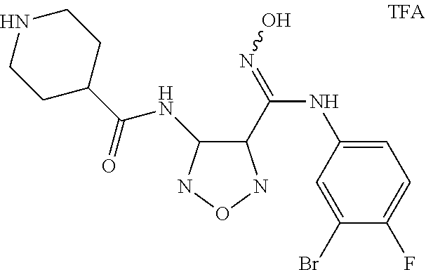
C1=C(NC(C2C(NC(=O)C3CCNCC3)NON2)=NO)C=C(Br)C(F)=C1
